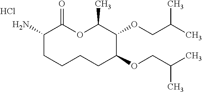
C1(N)CCCCC(OCC(C)C)C(OCC(C)C)C(C)OC1=O.Cl
